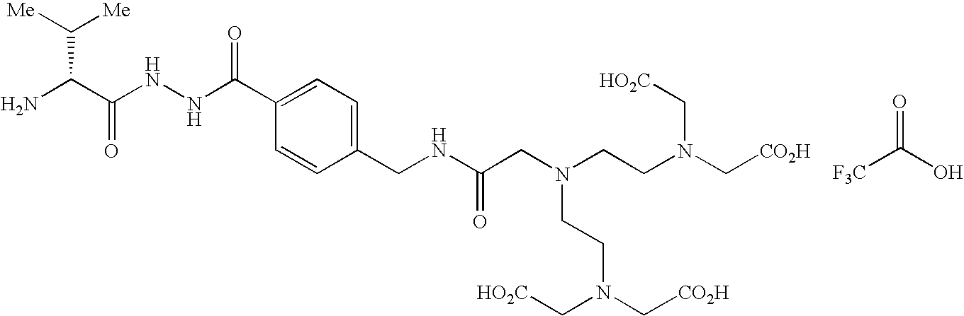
[F3C]C(O)=O.NC(C(NNC(C1=CC=C(CNC(CN(CCN(C[CO2H])C[HO2C])CCN(C[CO2H])C[HO2C])=O)C=C1)=O)=O)C([Me])[Me]
